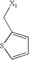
C1=CSC(C[X1])=C1
